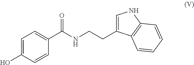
C1=C(O)C=CC(C(NCCC2=CNC3=C2C=CC=C3)=O)=C1
